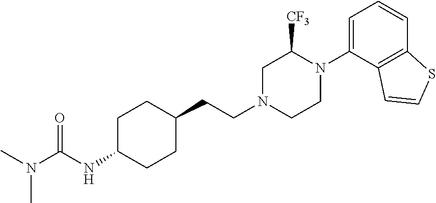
C1C(NC(N(C)C)=O)CCC(CCN2CC([CF3])N(C3=CC=CC4=C3C=CS4)CC2)C1
